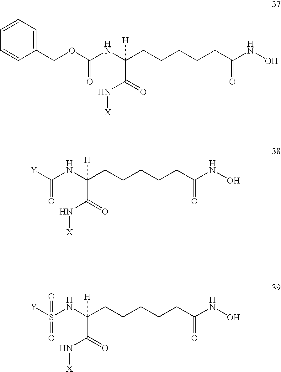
C1=CC=CC(COC(NC(CCCCCC(NO)=O)(C(=O)N[X])[H])=O)=C1.[Y]C(NC(CCCCCC(NO)=O)(C(=O)N[X])[H])=O.[Y]S(NC(CCCCCC(NO)=O)(C(=O)N[X])[H])(=O)=O
